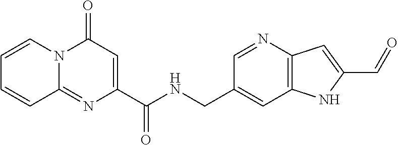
C1=CN2C(=NC(C(NCC3=CC4=C(N=C3)C=C(C=O)N4)=O)=CC2=O)C=C1
